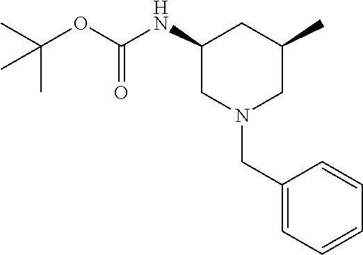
CC(OC(=O)NC1CN(CC2=CC=CC=C2)CC(C)C1)(C)C
